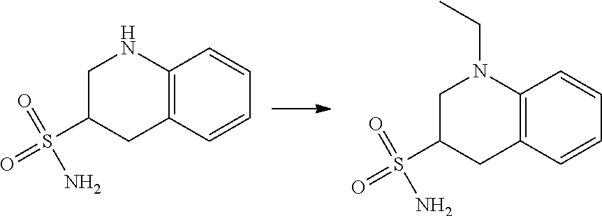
C12=C(C=CC=C1)CC(S(=O)(=O)N)CN2.C12=C(C=CC=C1)CC(S(=O)(=O)N)CN2CC
